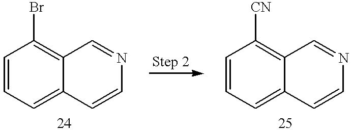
C1=CC=C2C(=C1Br)C=NC=C2.C1=CC=C2C(=C1[CN])C=NC=C2
